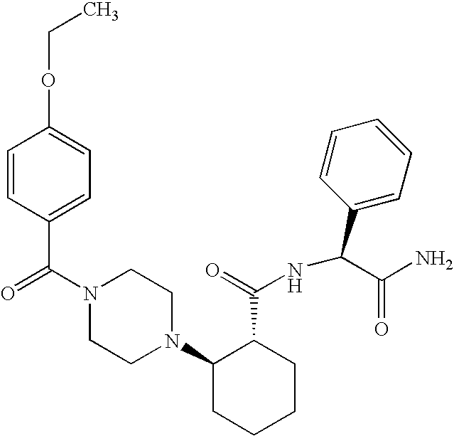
C(N1CCN(C2CCCCC2C(=O)NC(C2=CC=CC=C2)C(N)=O)CC1)(=O)C1=CC=C(OCC)C=C1
